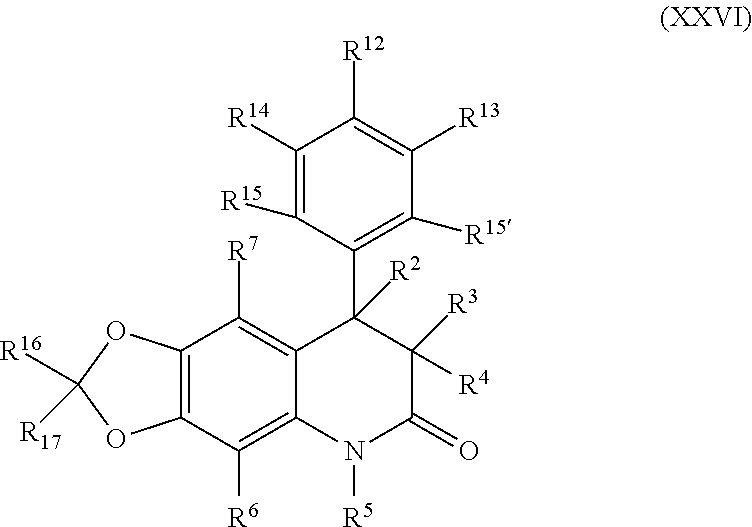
C12=C(C([R6])=C3C(=C1[R7])C([R2])(C1=C([R15])C([R13])=C([R12])C([R14])=C1[R15])C([R4])([R3])C(=O)N3[R5])OC([R16])([R17])O2
